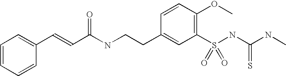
C1=CC=CC(C=CC(NCCC2=CC(S(NC(NC)=S)(=O)=O)=C(OC)C=C2)=O)=C1
